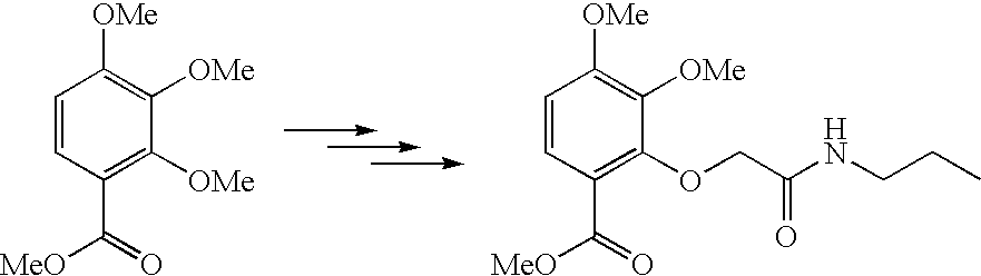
C1=CC(C(=O)[MeO])=C([OMe])C([OMe])=C1[OMe].C1=CC(C(=O)[MeO])=C(OCC(NCCC)=O)C([OMe])=C1[OMe]
